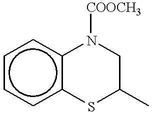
c1ccc2c(c1)N([COOCH3])CC(C)S2
